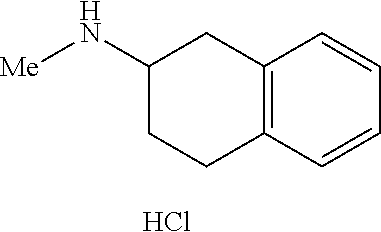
C12=C(CC(N[Me])CC1)C=CC=C2.Cl
